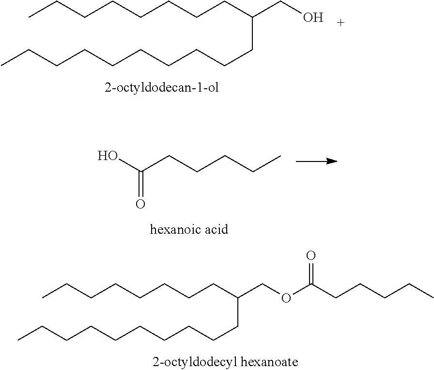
CCCCCCCCC(COC(CCCCC)=O)CCCCCCCCCC.CCCCCCCCC(CO)CCCCCCCCCC.OC(CCCCC)=O
